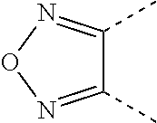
C1(C)=NON=C1C
